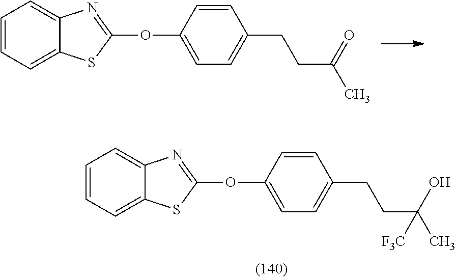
C1=CC=C2C(=C1)N=C(OC1=CC=C(CCC(C)=O)C=C1)S2.C1=CC=C2C(=C1)N=C(OC1=CC=C(CCC(C)(O)[F3C])C=C1)S2
